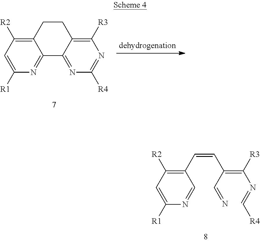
C12=C([R2])C=C([R1])N=C1C1=NC([R4])=NC([R3])=C1CC2.C1(C=CC(C=N)=C(N=C[R4])[R3])=C([R2])C=C([R1])N=C1
